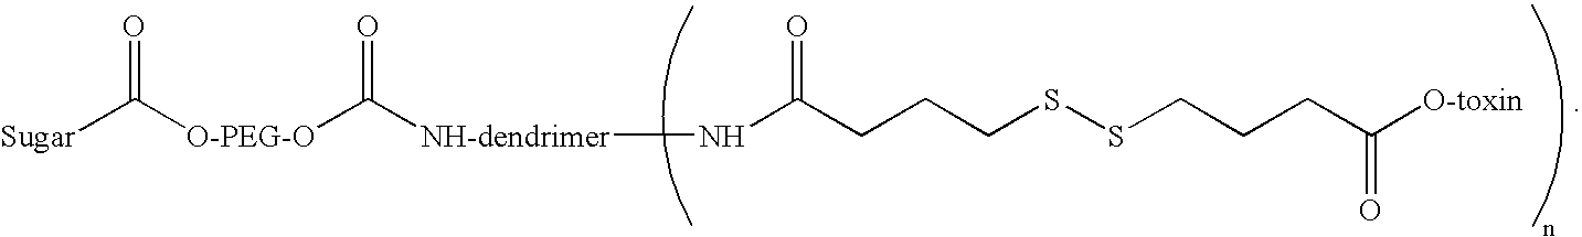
O=C([O-PEG-O]C(=O)[NH-dendrimer]NC(CCCSSCCCC([O-toxin])=O)=O)[Sugar]
